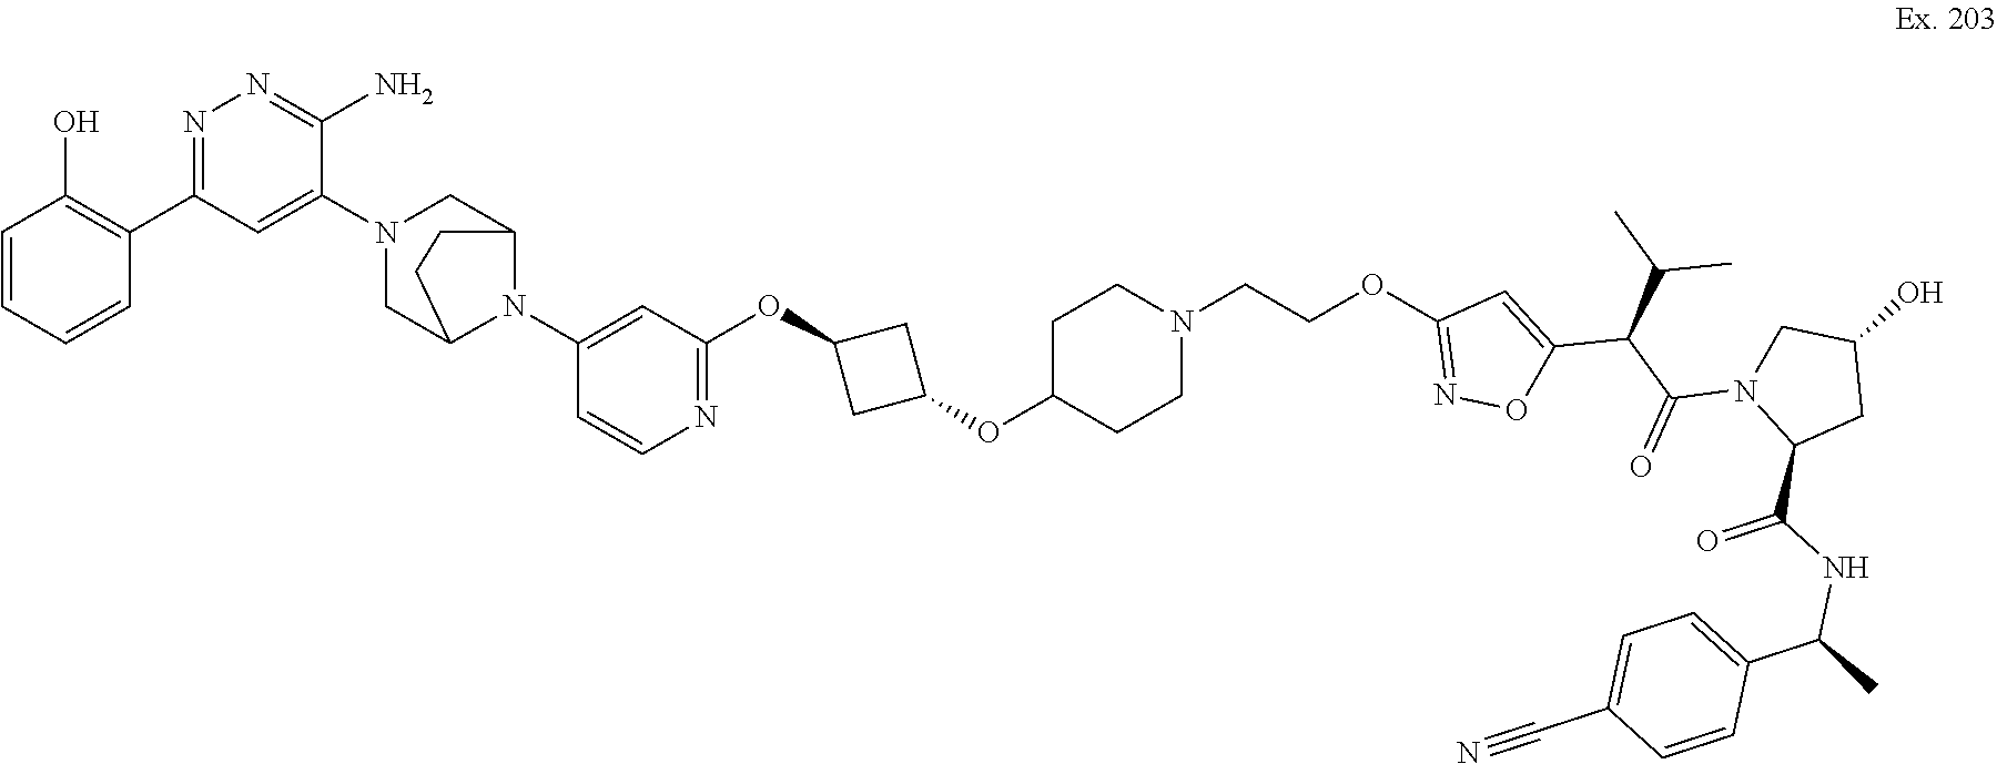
N1=C(OCCN2CCC(OC3CC(OC4=NC=CC(N5C6CN(C7=CC(C8=C(O)C=CC=C8)=NN=C7N)CC5CC6)=C4)C3)CC2)C=C(C(C(C)C)C(N2C(C(=O)NC(C3=CC=C(C#N)C=C3)C)CC(O)C2)=O)O1
